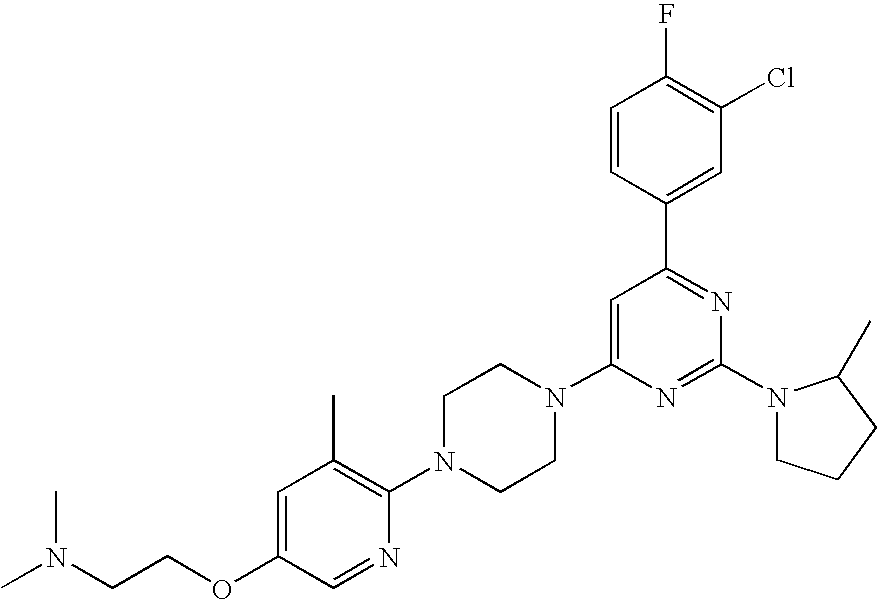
C1=C(OCCN(C)C)C=NC(N2CCN(C3=CC(C4=CC(Cl)=C(F)C=C4)=NC(N4CCCC4C)=N3)CC2)=C1C
